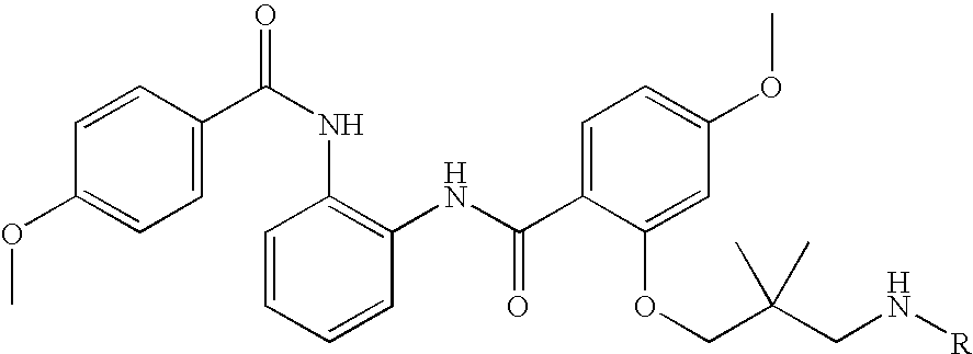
C1=C(C(NC2=C(NC(C3=CC=C(OC)C=C3OCC(CN[R])(C)C)=O)C=CC=C2)=O)C=CC(OC)=C1
